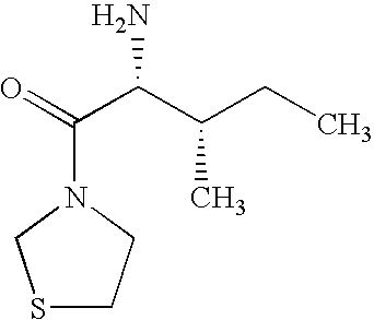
S1CCN(C(=O)C(C(CC)C)N)C1
